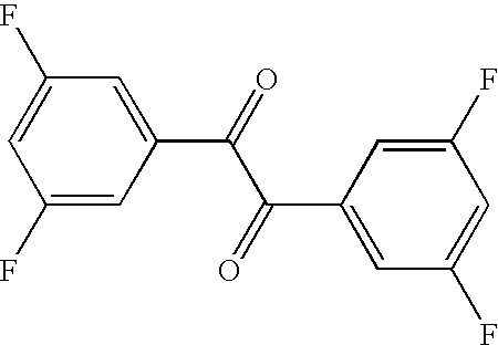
C1(F)=CC(C(=O)C(C2=CC(F)=CC(F)=C2)=O)=CC(F)=C1
